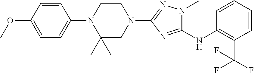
C1=CC(OC)=CC=C1N1C(C)(C)CN(C2=NN(C)C(NC3=C(C(F)(F)F)C=CC=C3)=N2)CC1
